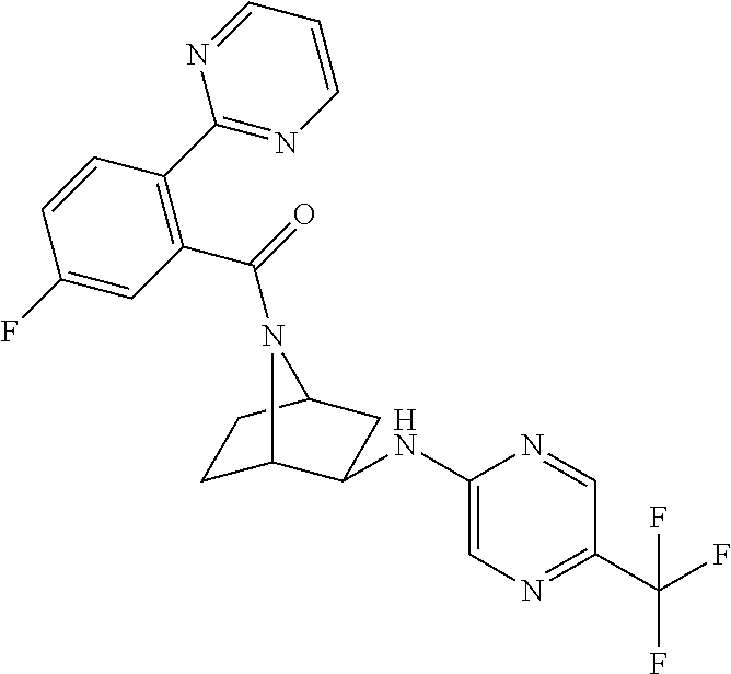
C1C2C(NC3=CN=C(C(F)(F)F)C=N3)CC(C1)N2C(=O)C1=C(C2=NC=CC=N2)C=CC(F)=C1
